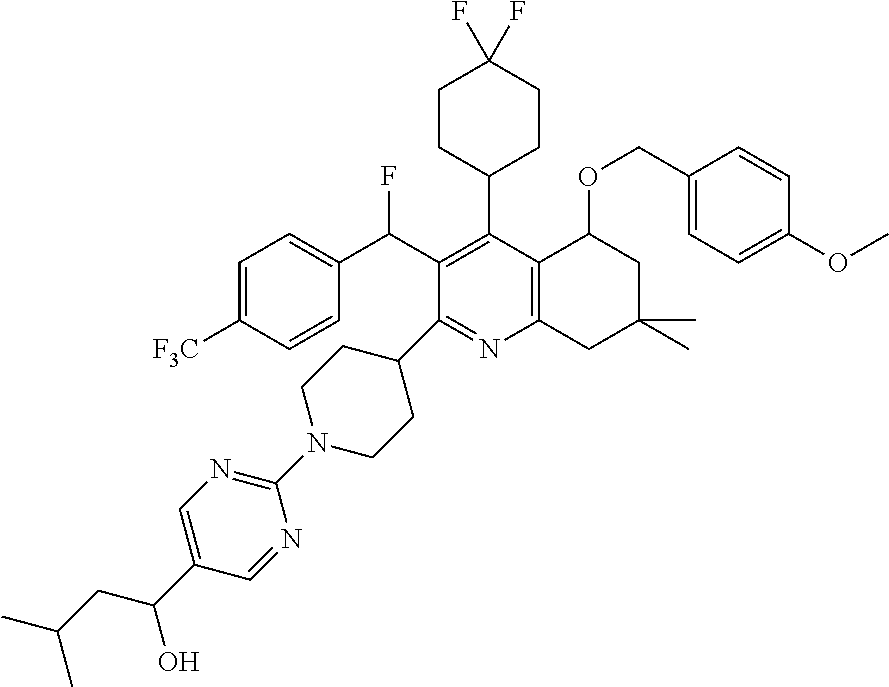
C1=C([F3C])C=CC(C(C2=C(C3CCC(F)(F)CC3)C3=C(N=C2C2CCN(C4=NC=C(C(O)CC(C)C)C=N4)CC2)CC(C)(C)CC3OCC2=CC=C(OC)C=C2)F)=C1
